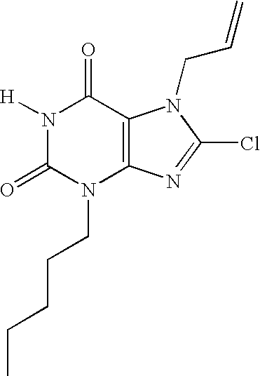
N1([H])C(=O)N(CCCCC)C2=C(C1=O)N(CC=C)C(Cl)=N2
